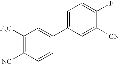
C1([F3C])=C([NC])C=CC(C2=CC=C(F)C([CN])=C2)=C1
